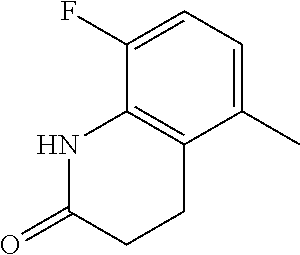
C12=C(C(C)=CC=C1F)CCC(=O)N2
